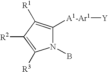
N1(B)C([A1-Ar1][Y])=C([R1])C([R2])=C1[R3]
